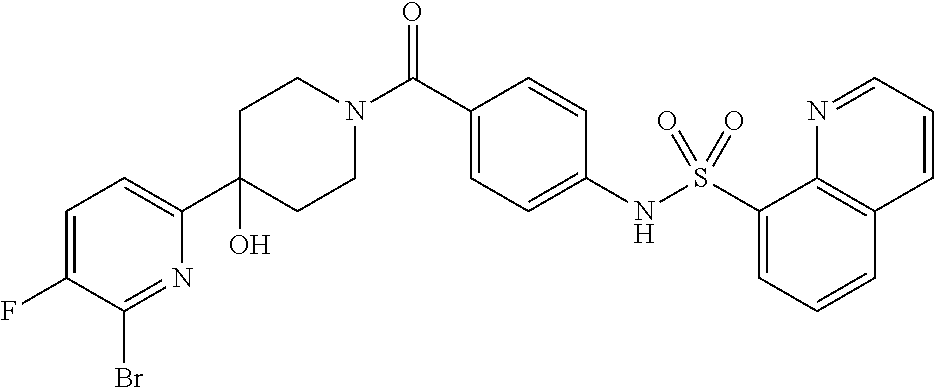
C1(O)(C2=CC=C(F)C(Br)=N2)CCN(C(C2=CC=C(NS(C3=CC=CC4=C3N=CC=C4)(=O)=O)C=C2)=O)CC1
